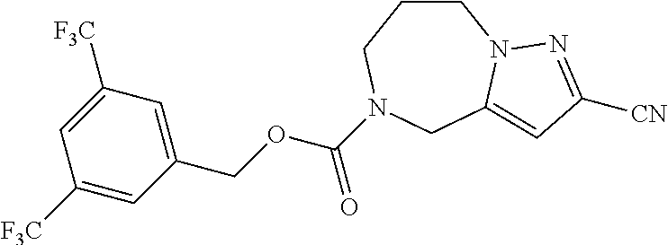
C1CCN(C(OCC2=CC([F3C])=CC([F3C])=C2)=O)CC2=CC([CN])=NN12
